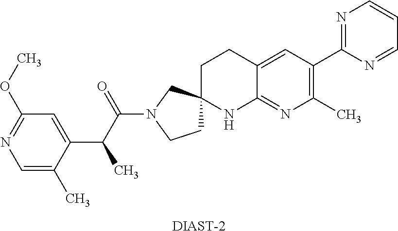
[DIAST-2].C1=C(C)C(C(C(N2CCC3(C2)CCC2=CC(C4=NC=CC=N4)=C(C)N=C2N3)=O)C)=CC(OC)=N1
